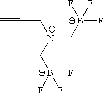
F[B-](F)(F)C[N+](C[B-](F)(F)F)(C)CC#C
